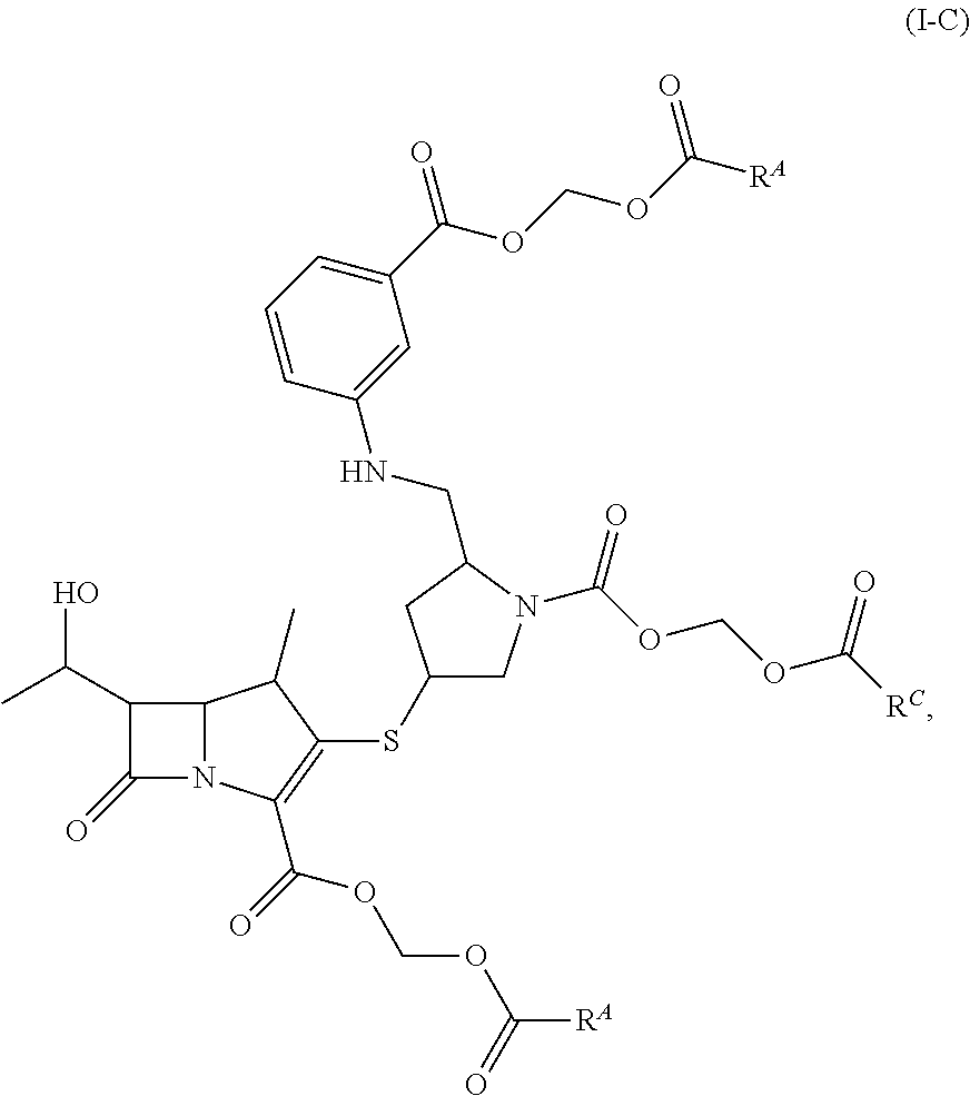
C12N(C(C(OCOC([RA])=O)=O)=C(SC3CN(C(=O)OCOC([RC])=O)C(CNC4=CC(C(OCOC([RA])=O)=O)=CC=C4)C3)C1C)C(=O)C2C(C)O
